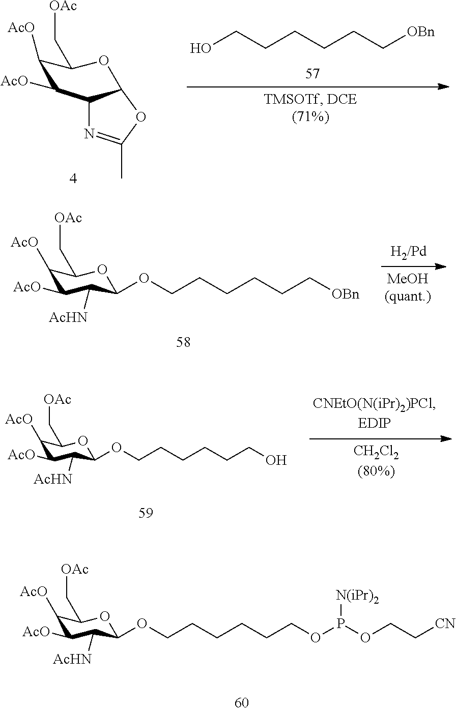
C1([AcO])C([AcO])C2N=C(C)OC2OC1C[OAc].OCCCCCC[OBn].C1([AcO])C([AcO])C([AcHN])C(OCCCCCC[OBn])OC1C[OAc].C1([AcO])C([AcO])C([AcHN])C(OCCCCCCO)OC1C[OAc].C1([AcO])C([AcO])C([AcHN])C(OCCCCCCOP([N(iPr)2])OCC[CN])OC1C[OAc]
